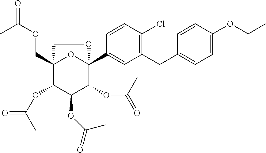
O1C2(COC(C)=O)C(OC(C)=O)C(OC(C)=O)C(OC(C)=O)C1(C1=CC(CC3=CC=C(OCC)C=C3)=C(Cl)C=C1)OC2
